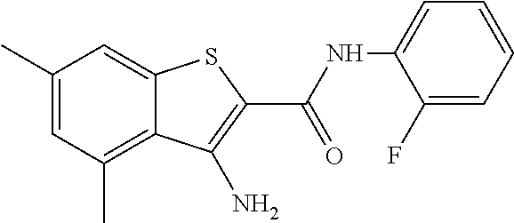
C12=C(C)C=C(C)C=C1SC(C(=O)NC1=CC=CC=C1F)=C2N
